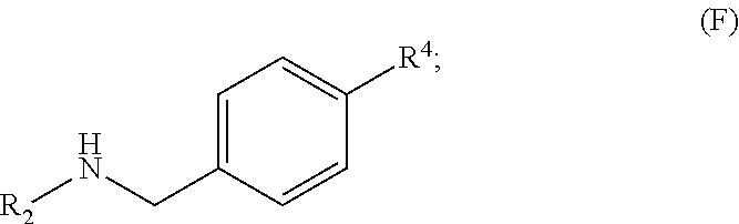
C(C1=CC=C([R4])C=C1)N[R2]
